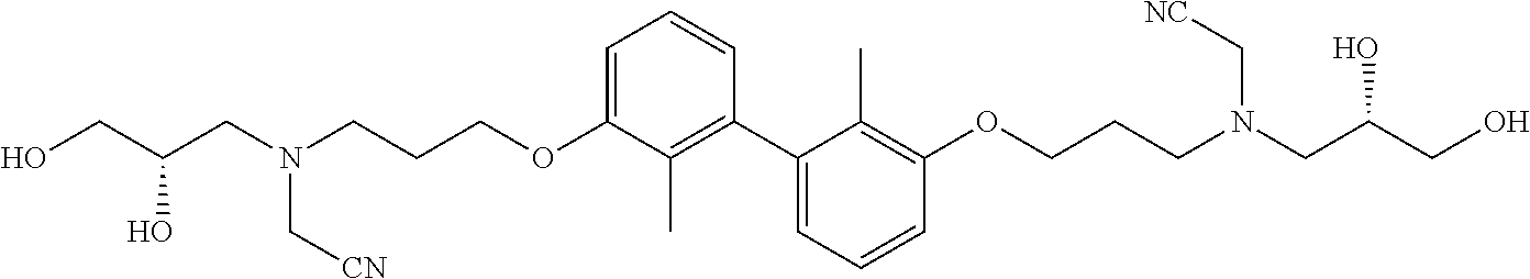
OCC(CN(CCCOC1=CC=CC(C2=CC=CC(OCCCN(CC(CO)O)C[NC])=C2C)=C1C)C[CN])O
